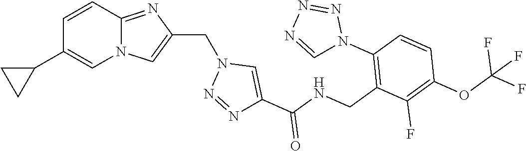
N12C(=NC(CN3N=NC(C(NCC4=C(N5N=NN=C5)C=CC(OC(F)(F)F)=C4F)=O)=C3)=C1)C=CC(C1CC1)=C2
